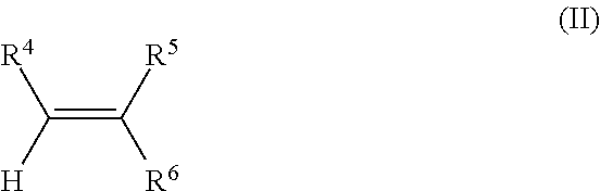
[R4]C([H])=C([R5])[R6]
